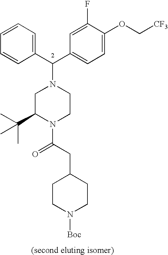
C1(C(C2=CC=C(OC[CF3])C(F)=C2)N2CC(C(C)(C)C)N(C(CC3CCN([Boc])CC3)=O)CC2)=CC=CC=C1
